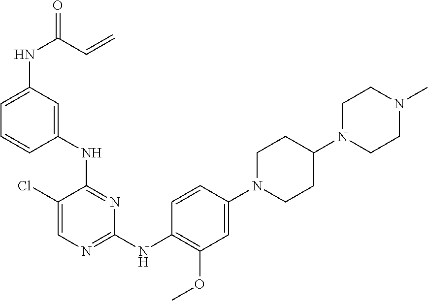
N(C1=NC=C(Cl)C(NC2=CC(NC(=O)C=C)=CC=C2)=N1)C1=C(OC)C=C(N2CCC(N3CCN(C)CC3)CC2)C=C1
